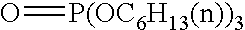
O=[P(OC6H13(n))3]
